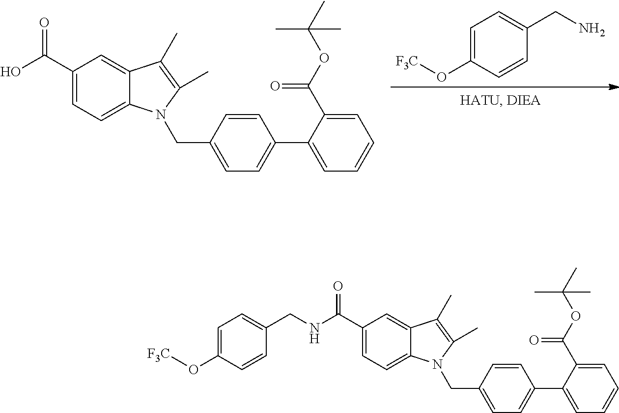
C1(C(=O)O)=CC=C2C(=C1)C(C)=C(C)N2CC1=CC=C(C2=CC=CC=C2C(OC(C)(C)C)=O)C=C1.C1=C(O[F3C])C=CC(CN)=C1.C1(C(=O)NCC2=CC=C(O[F3C])C=C2)=CC=C2C(=C1)C(C)=C(C)N2CC1=CC=C(C2=CC=CC=C2C(OC(C)(C)C)=O)C=C1
